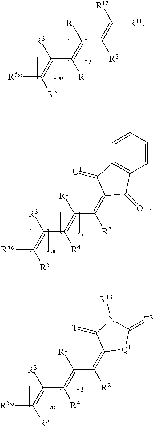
[R5*]C(=C(C(=C(C(=C([R11])[R12])[R2])[R1])[R4])[R3])[R5].[R5*]C(=C(C(=C(C([R2])=C1C(=[U1])C2=C(C=CC=C2)C1=O)[R1])[R4])[R3])[R5].[R5*]C(=C(C(=C(C([R2])=C1C(=[T1])N([R13])C(=[T2])[Q1]1)[R1])[R4])[R3])[R5]
